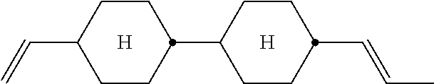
[H].[H].C1CC(C=C)CCC1C1CCC(C=CC)CC1
